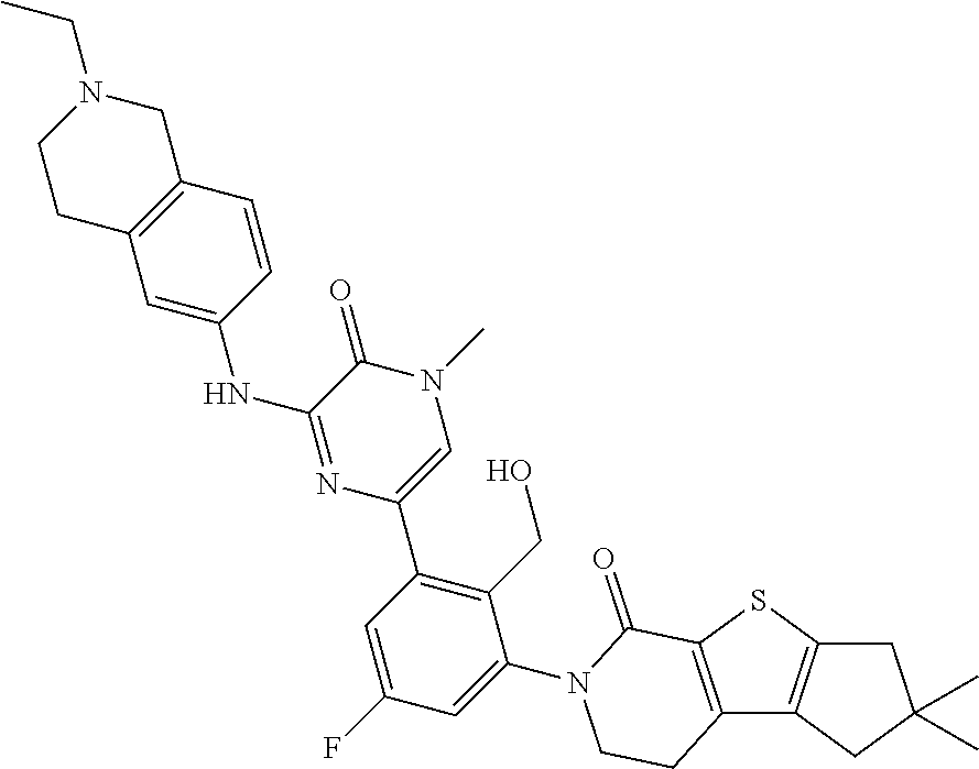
C12=C(SC3=C1CC(C)(C)C3)C(=O)N(C1=CC(F)=CC(C3=CN(C)C(=O)C(NC4=CC5=C(C=C4)CN(CC)CC5)=N3)=C1CO)CC2
